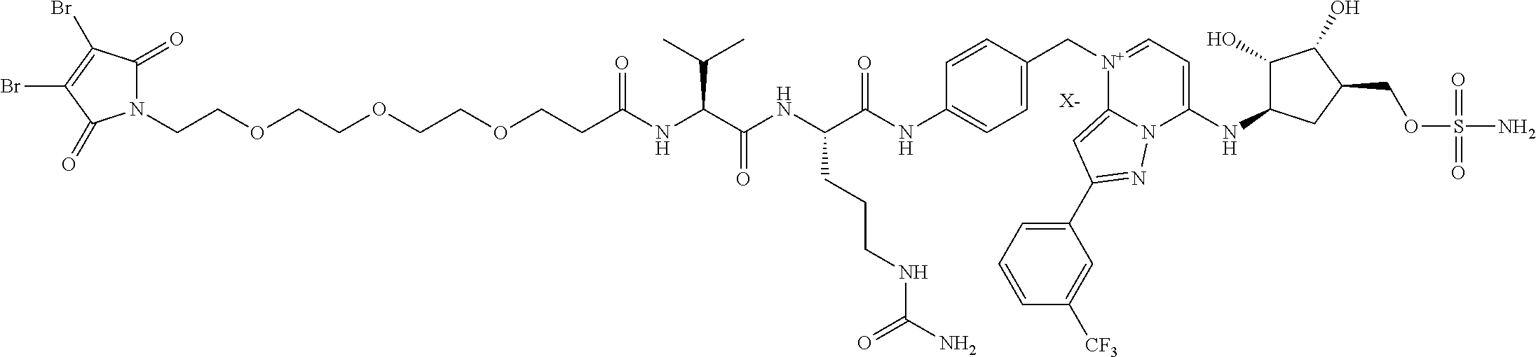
N1(CCOCCOCCOCCC(NC(C(NC(C(NC2=CC=C(C[N+]3=CC=C(NC4C(O)C(O)C(COS(N)(=O)=O)C4)N4C3=CC(C3=CC=CC([CF3])=C3)=N4)C=C2)=O)CCCNC(N)=O)=O)C(C)C)=O)C(=O)C(Br)=C(Br)C1=O.[X-]
